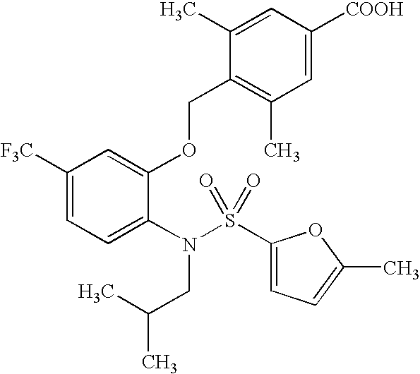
C1([F3C])=CC=C(N(CC(C)C)S(C2=CC=C(C)O2)(=O)=O)C(OCC2=C(C)C=C([COOH])C=C2C)=C1
